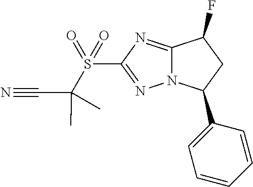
N12C(=NC(S(C(C#N)(C)C)(=O)=O)=N1)C(F)CC2C1=CC=CC=C1
